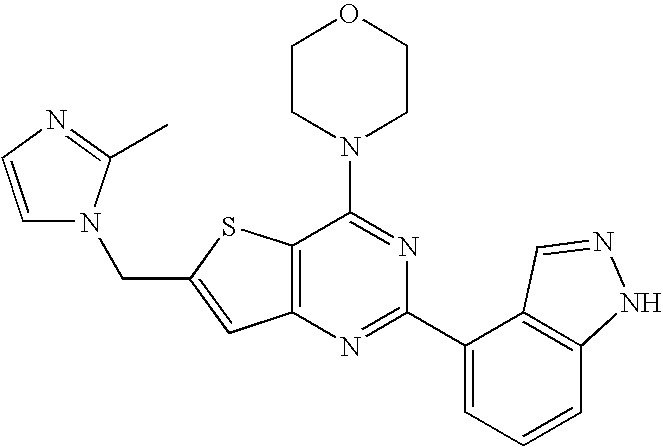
C1CN(C2=NC(C3=CC=CC4=C3C=NN4)=NC3=C2SC(CN2C=CN=C2C)=C3)CCO1
